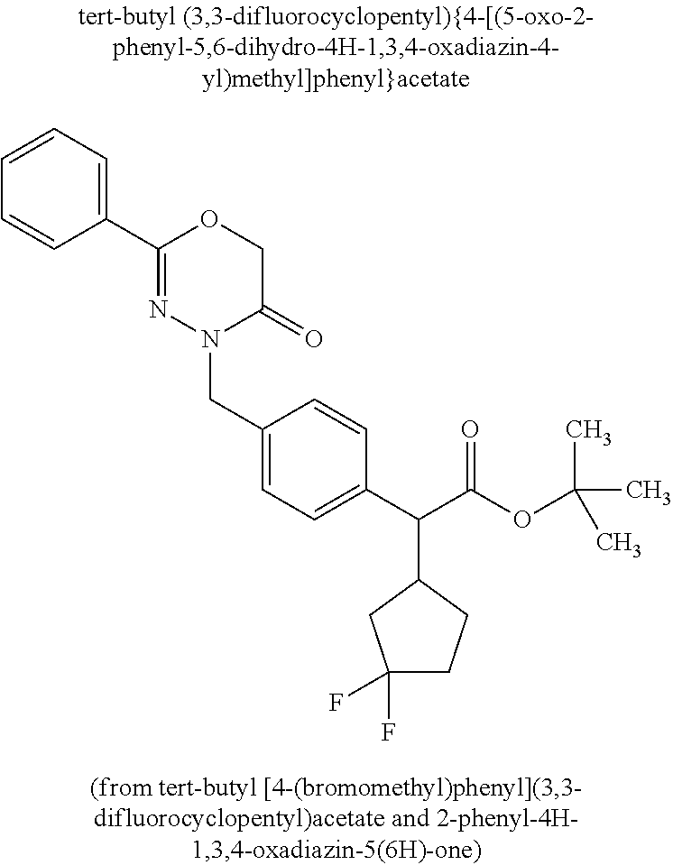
C1=CC=C(C2=NN(CC3=CC=C(C(C(OC(C)(C)C)=O)C4CC(F)(F)CC4)C=C3)C(=O)CO2)C=C1
